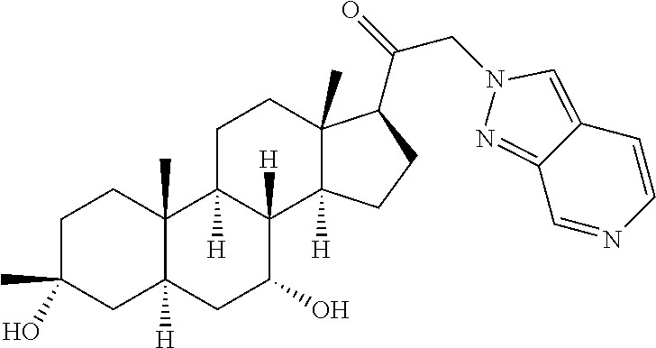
C1C(C)(O)CC2([H])C(C)(C1)C1([H])C([H])(C(O)C2)C2([H])C(C)(CC1)C(C(=O)CN1N=C3C(=C1)C=CN=C3)CC2
